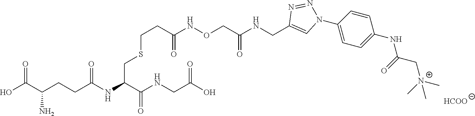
O=C(C(CCC(NC(C(NCC(O)=O)=O)CSCCC(NOCC(NCC1=CN(C2=CC=C(NC(C[N+](C)(C)C)=O)C=C2)N=N1)=O)=O)=O)N)O.[HCOO]
